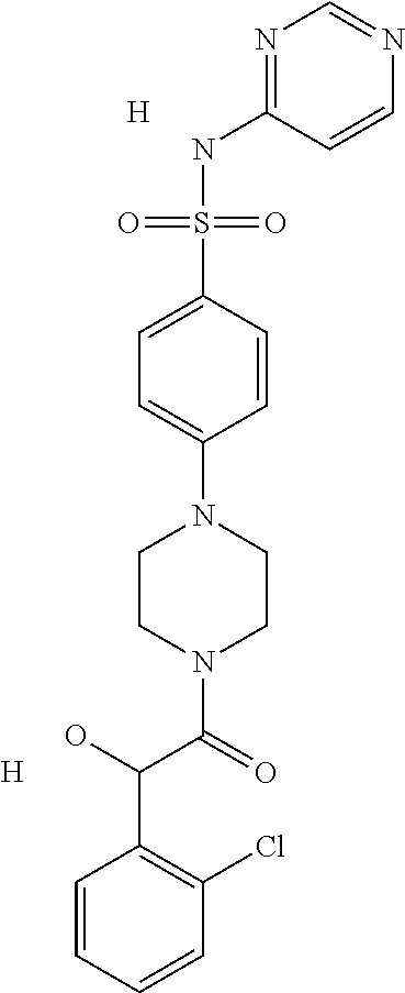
N1=C(NS(C2=CC=C(N3CCN(C(C(O)C4=C(Cl)C=CC=C4)=O)CC3)C=C2)(=O)=O)C=CN=C1.[H].[H]
